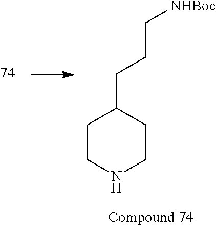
C1CC(CCC[NHBoc])CCN1
